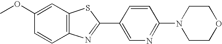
C1(OC)=CC2=C(C=C1)N=C(C1=CN=C(N3CCOCC3)C=C1)S2
